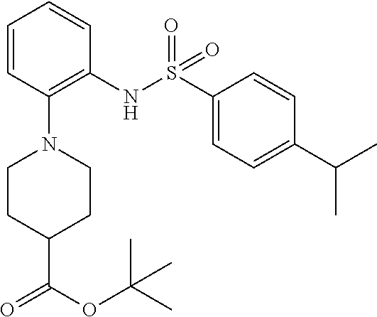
O=C(C1CCN(C2=C(NS(=O)(C3=CC=C(C(C)C)C=C3)=O)C=CC=C2)CC1)OC(C)(C)C
